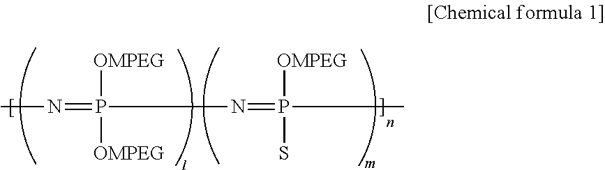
CN=P([OMPEG])([OMPEG])N=P(C)(S)[OMPEG]
